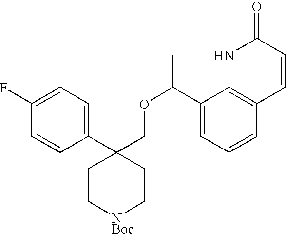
C1(C(OCC2(C3=CC=C(F)C=C3)CC[NBoc]CC2)C)=CC(C)=CC2=C1NC(=O)C=C2
